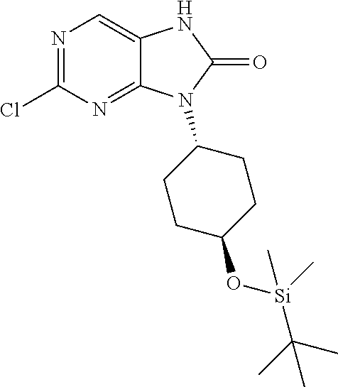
C1(Cl)=NC=C2C(=N1)N(C1CCC(O[Si](C(C)(C)C)(C)C)CC1)C(=O)N2
